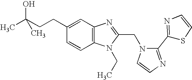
C12=C(N=C(CN3C=CN=C3C3=NC=CS3)N1CC)C=C(CCC(C)(O)C)C=C2
